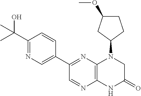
C12=C(N=C(C3=CN=C(C(O)(C)C)C=C3)C=N1)N(C1CCC(OC)C1)CC(=O)N2
